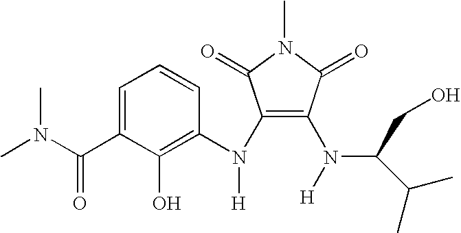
N(C1=C(N(C2=C(O)C(C(=O)N(C)C)=CC=C2)[H])C(=O)N(C)C1=O)([H])C(C(C)C)CO
